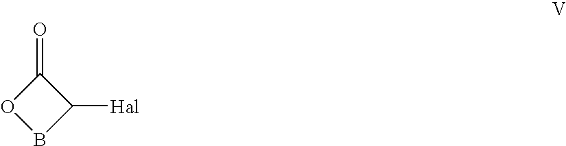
O=C1OBC1[Hal]
